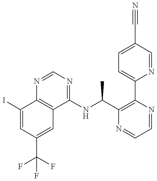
C1(I)=CC(C(F)(F)F)=CC2=C1N=CN=C2NC(C)C1=C(C2=CC=C(C#N)C=N2)N=CC=N1
